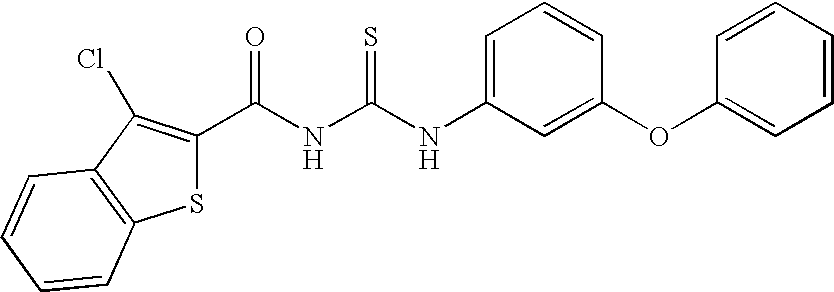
C(NC(NC1=CC=CC(OC2=CC=CC=C2)=C1)=S)(=O)C1=C(Cl)C2=C(S1)C=CC=C2
